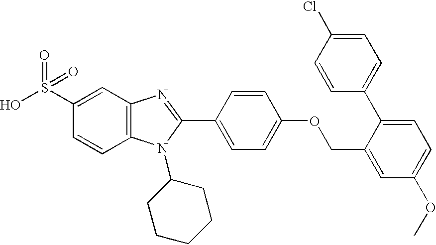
OS(C1=CC2=C(C=C1)N(C1CCCCC1)C(C1=CC=C(OCC3=CC(OC)=CC=C3C3=CC=C(Cl)C=C3)C=C1)=N2)(=O)=O
